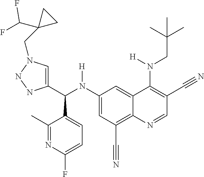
C1(N(C(C2=CN(CC3(C(F)F)CC3)NN2)C2=CC=C(F)N=C2C)[H])=CC(C#N)=C2C(=C1)C(N(CC(C)(C)C)[H])=C(C#N)C=N2
